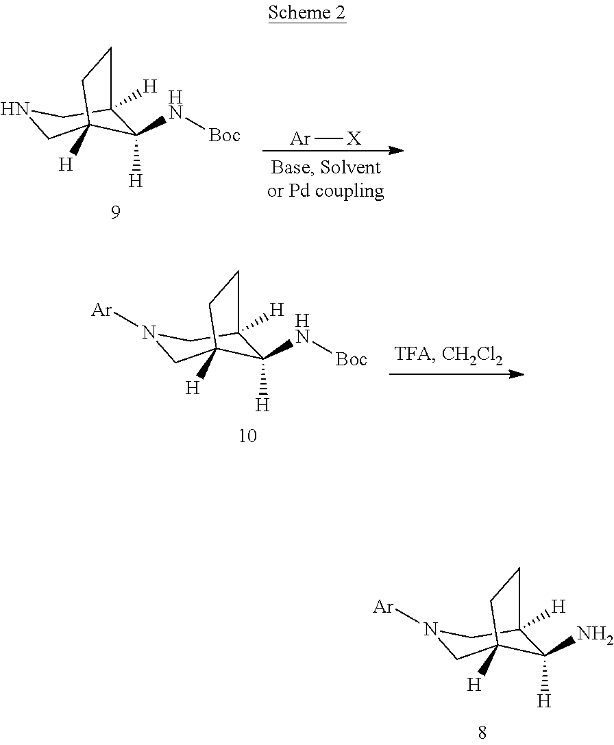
C1([H])(N)C2([H])CN([Ar])CC1([H])CC2.C1([H])(N[Boc])C2([H])CNCC1([H])CC2.[Ar][X].C1([H])(N[Boc])C2([H])CN([Ar])CC1([H])CC2
